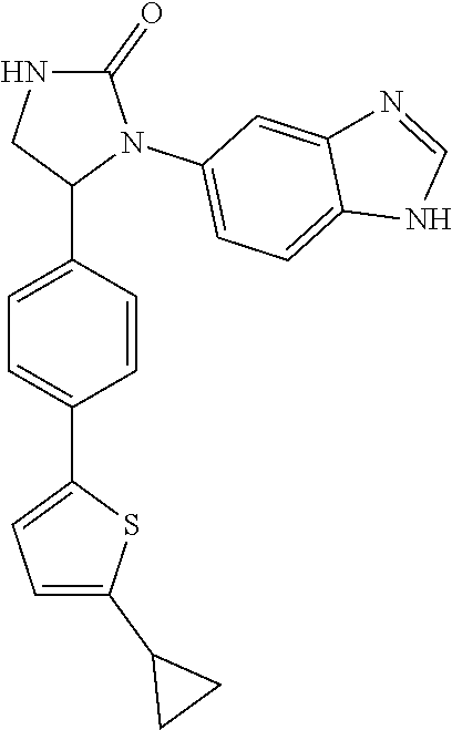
C1=C(C2N(C3=CC=C4C(=C3)N=CN4)C(=O)NC2)C=CC(C2=CC=C(C3CC3)S2)=C1
